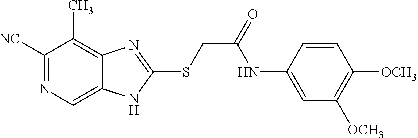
C1([NC])=NC=C2C(=C1C)N=C(SCC(=O)NC1=CC([OCH3])=C([OCH3])C=C1)N2
